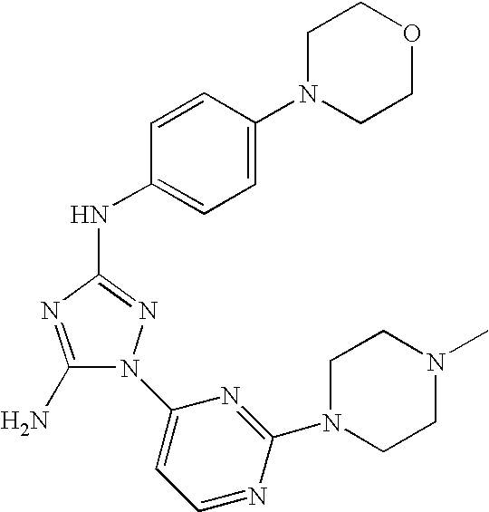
C1(N)=NC(NC2=CC=C(N3CCOCC3)C=C2)=NN1C1=CC=NC(N2CCN(C)CC2)=N1
